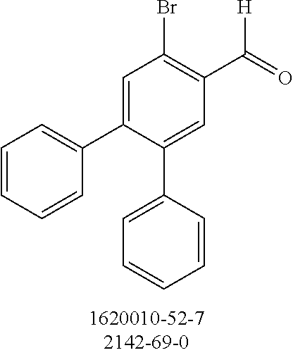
C1=C(C2=CC=CC=C2)C(C2=CC=CC=C2)=CC(C([H])=O)=C1Br
